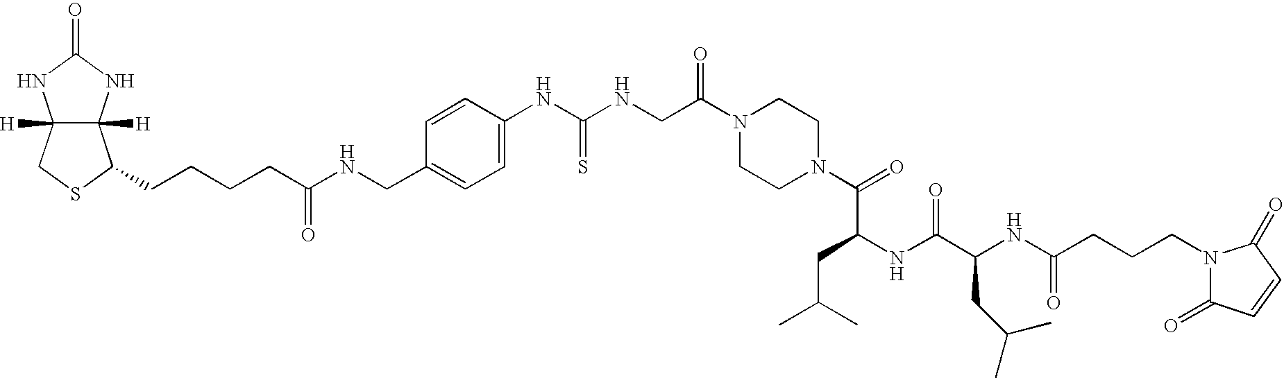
C12([H])C([H])(NC(=O)N1)C(CCCCC(NCC1=CC=C(NC(NCC(N3CCN(C(=O)C(NC(C(NC(CCCN4C(=O)C=CC4=O)=O)CC(C)C)=O)CC(C)C)CC3)=O)=S)C=C1)=O)SC2
